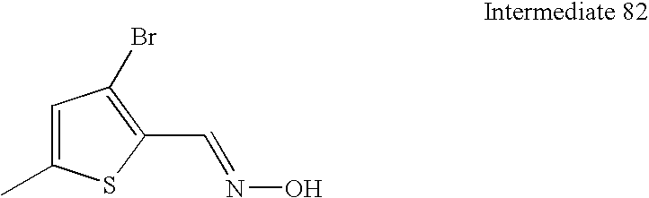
C1=C(C)SC(C=NO)=C1Br
